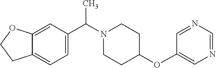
N1(C(C2=CC=C3C(=C2)OCC3)C)CCC(OC2=CN=CN=C2)CC1
